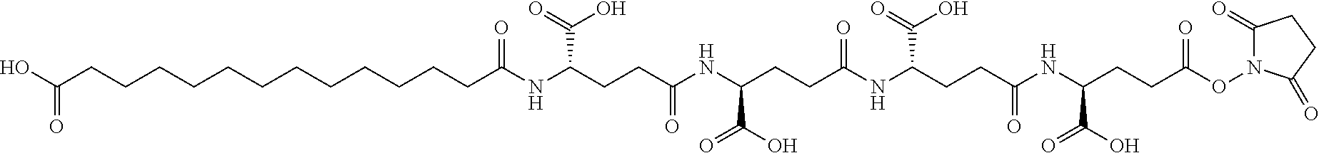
C(CCCCCCCCCCCCC(NC(CCC(NC(C(O)=O)CCC(NC(CCC(NC(CCC(=O)ON1C(=O)CCC1=O)C(O)=O)=O)C(=O)O)=O)=O)C(=O)O)=O)(O)=O
